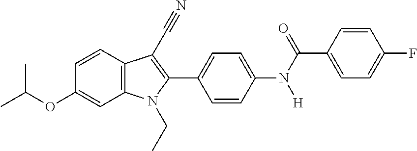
C1=CC2=C(C=C1OC(C)C)N(CC)C(C1=CC=C(N(C(C3=CC=C(F)C=C3)=O)[H])C=C1)=C2C#N
